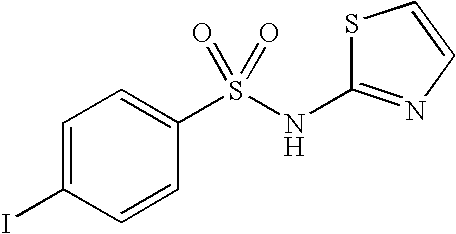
C1=C(I)C=CC(S(NC2=NC=CS2)(=O)=O)=C1
